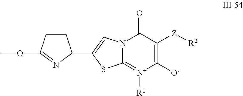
C1([O-])=C([Z][R2])C(=O)N2C(=[N+]1[R1])SC(C1CCC(OC)=N1)=C2
